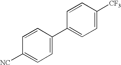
C1(C2=CC=C([NC])C=C2)=CC=C([CF3])C=C1
